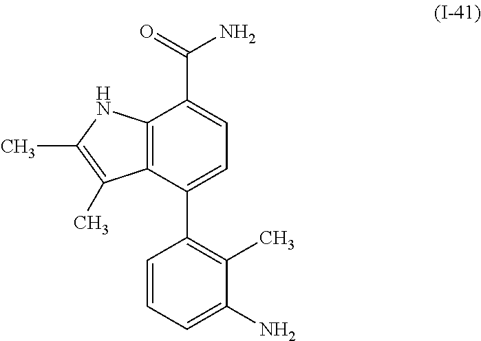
C12=C(C(C3=C(C)C(N)=CC=C3)=CC=C1C(=O)N)C(C)=C(C)N2
